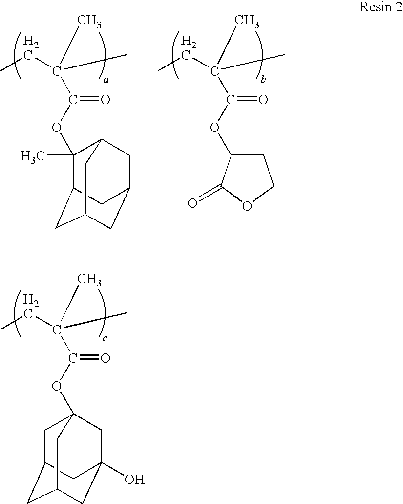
O(C(=O)C(CC)(C)C)C1CCOC1=O.O(C(C(CC)(C)C)=O)C1(C)C2CC3CC(CC1C3)C2.C(=O)(OC12CC3CC(CC(O)(C1)C3)C2)C(CC)(C)C
